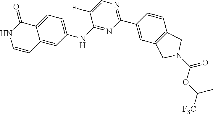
N1C=CC2=CC(NC3=NC(C4=CC5=C(C=C4)CN(C(OC([F3C])C)=O)C5)=NC=C3F)=CC=C2C1=O
